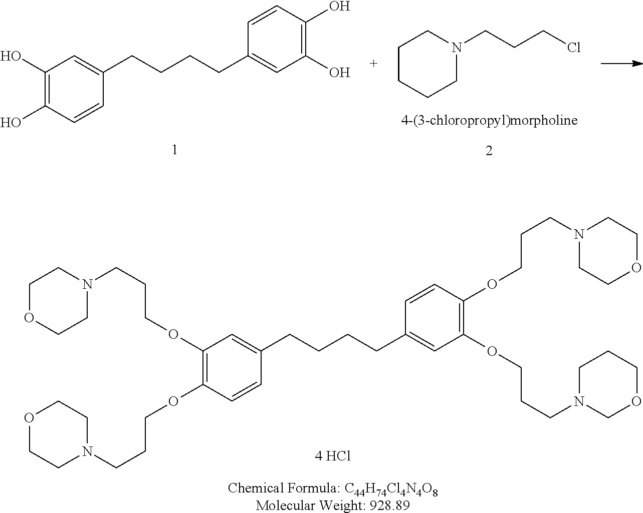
C1(OCCCN2CCOCC2)=C(OCCCN2CCOCC2)C=CC(CCCCC2=CC(OCCCN3COCCC3)=C(OCCCN3CCOCC3)C=C2)=C1.[Chemical Formula: C44H74Cl4N4O8Molecular Weight: 928.89].C1N(CCCCl)CCCC1.C1(O)=C(O)C=CC(CCCCC2=CC(O)=C(O)C=C2)=C1
